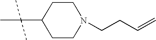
C1CN(CCC=C)CCC1C(C)(C)C
